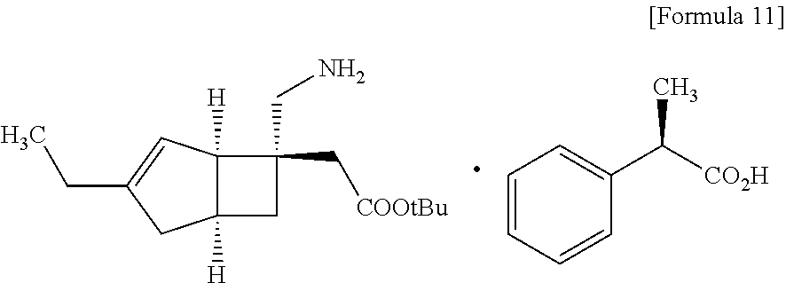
C12([H])C([H])(C=C(CC)C1)C(C[COOtBu])(CN)C2.C1=CC=CC(C([CO2H])C)=C1
